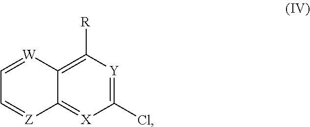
C1=[W]C2=C([R])[Y]=C(Cl)[X]=C2[Z]=C1
